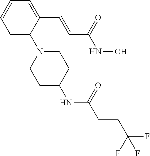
C1=C(C=CC(NO)=O)C(N2CCC(NC(=O)CCC(F)(F)F)CC2)=CC=C1
